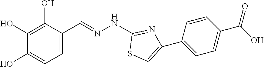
S1C=C(C2=CC=C(C(O)=O)C=C2)N=C1NN=CC1=CC=C(O)C(O)=C1O
